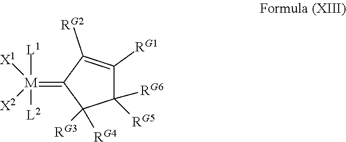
C1(=[M]([L1])([X1])([X2])[L2])C([RG4])([RG3])C([RG6])([RG5])C([RG1])=C1[RG2]
